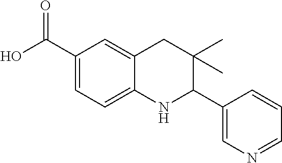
C1(C(O)=O)=CC=C2C(=C1)CC(C)(C)C(C1=CN=CC=C1)N2
